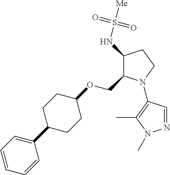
C1(NS([Me])(=O)=O)C(COC2CCC(C3=CC=CC=C3)CC2)N(C2=C(C)N(C)N=C2)CC1
